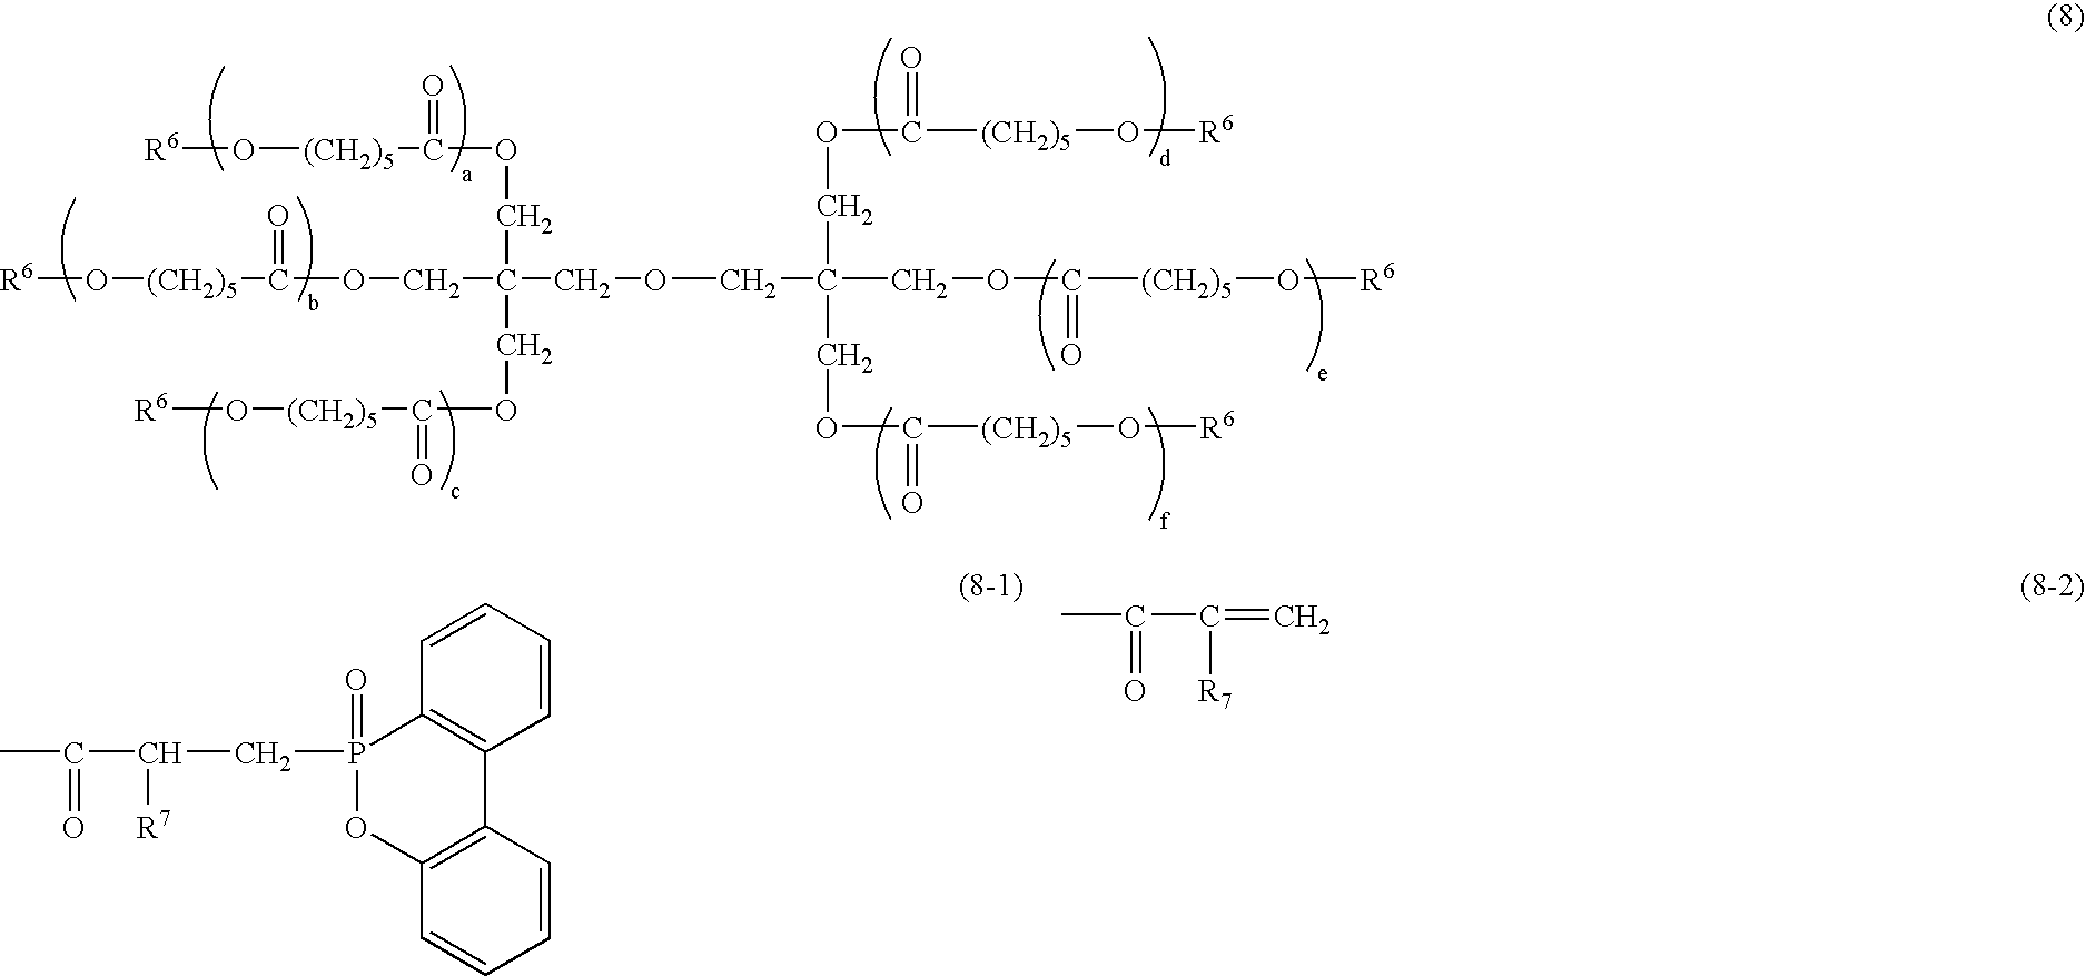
[R6]O[(CH2)5]C(=O)OCC(COC(=O)[(CH2)5]O[R6])(COC(=O)[(CH2)5]O[R6])COCC(COC(=O)[(CH2)5]O[R6])(COC(=O)[(CH2)5]O[R6])COC(=O)[(CH2)5]O[R6].C1=CC=CC2=C1P(CC(C(=O)C)[R7])(=O)OC1=C2C=CC=C1.CC(=O)C(=C)[R7]
